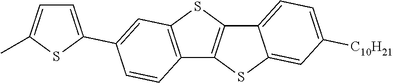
C12=C(SC3=C1SC1=CC([C10H21])=CC=C31)C=C(C1=CC=C(C)S1)C=C2
